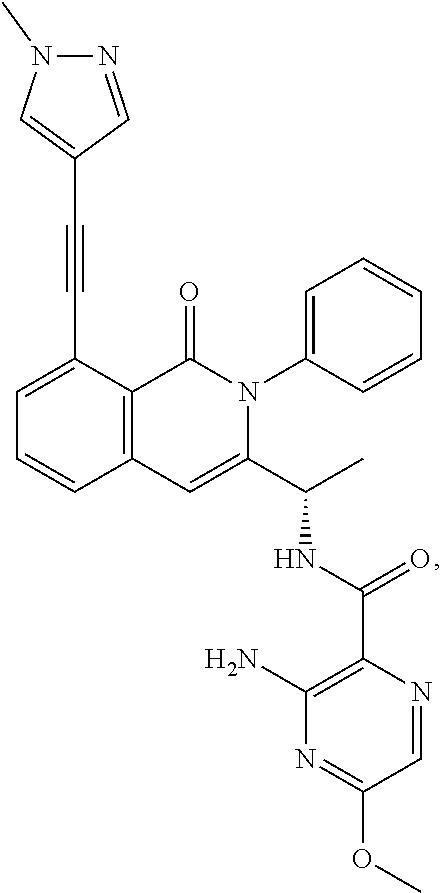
C1=C(C#CC2=CN(C)N=C2)C2=C(C=C1)C=C(C(C)NC(=O)C1=C(N)N=C(OC)C=N1)N(C1=CC=CC=C1)C2=O
